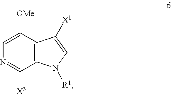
C12=C(C([OMe])=CN=C1[X3])C([X1])=CN2[R1]
